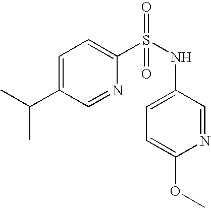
C1=C(C(C)C)C=NC(S(NC2=CC=C(OC)N=C2)(=O)=O)=C1
